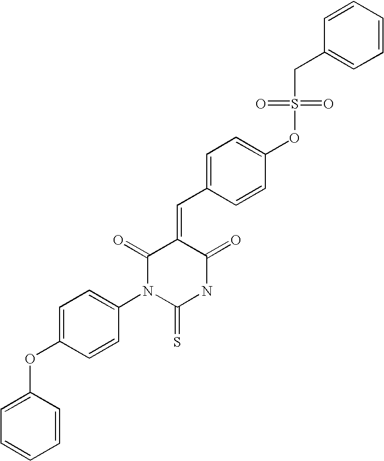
C1=CC(OC2=CC=C(N3C(=S)NC(=O)C(=CC4=CC=C(OS(=O)(=O)CC5=CC=CC=C5)C=C4)C3=O)C=C2)=CC=C1
